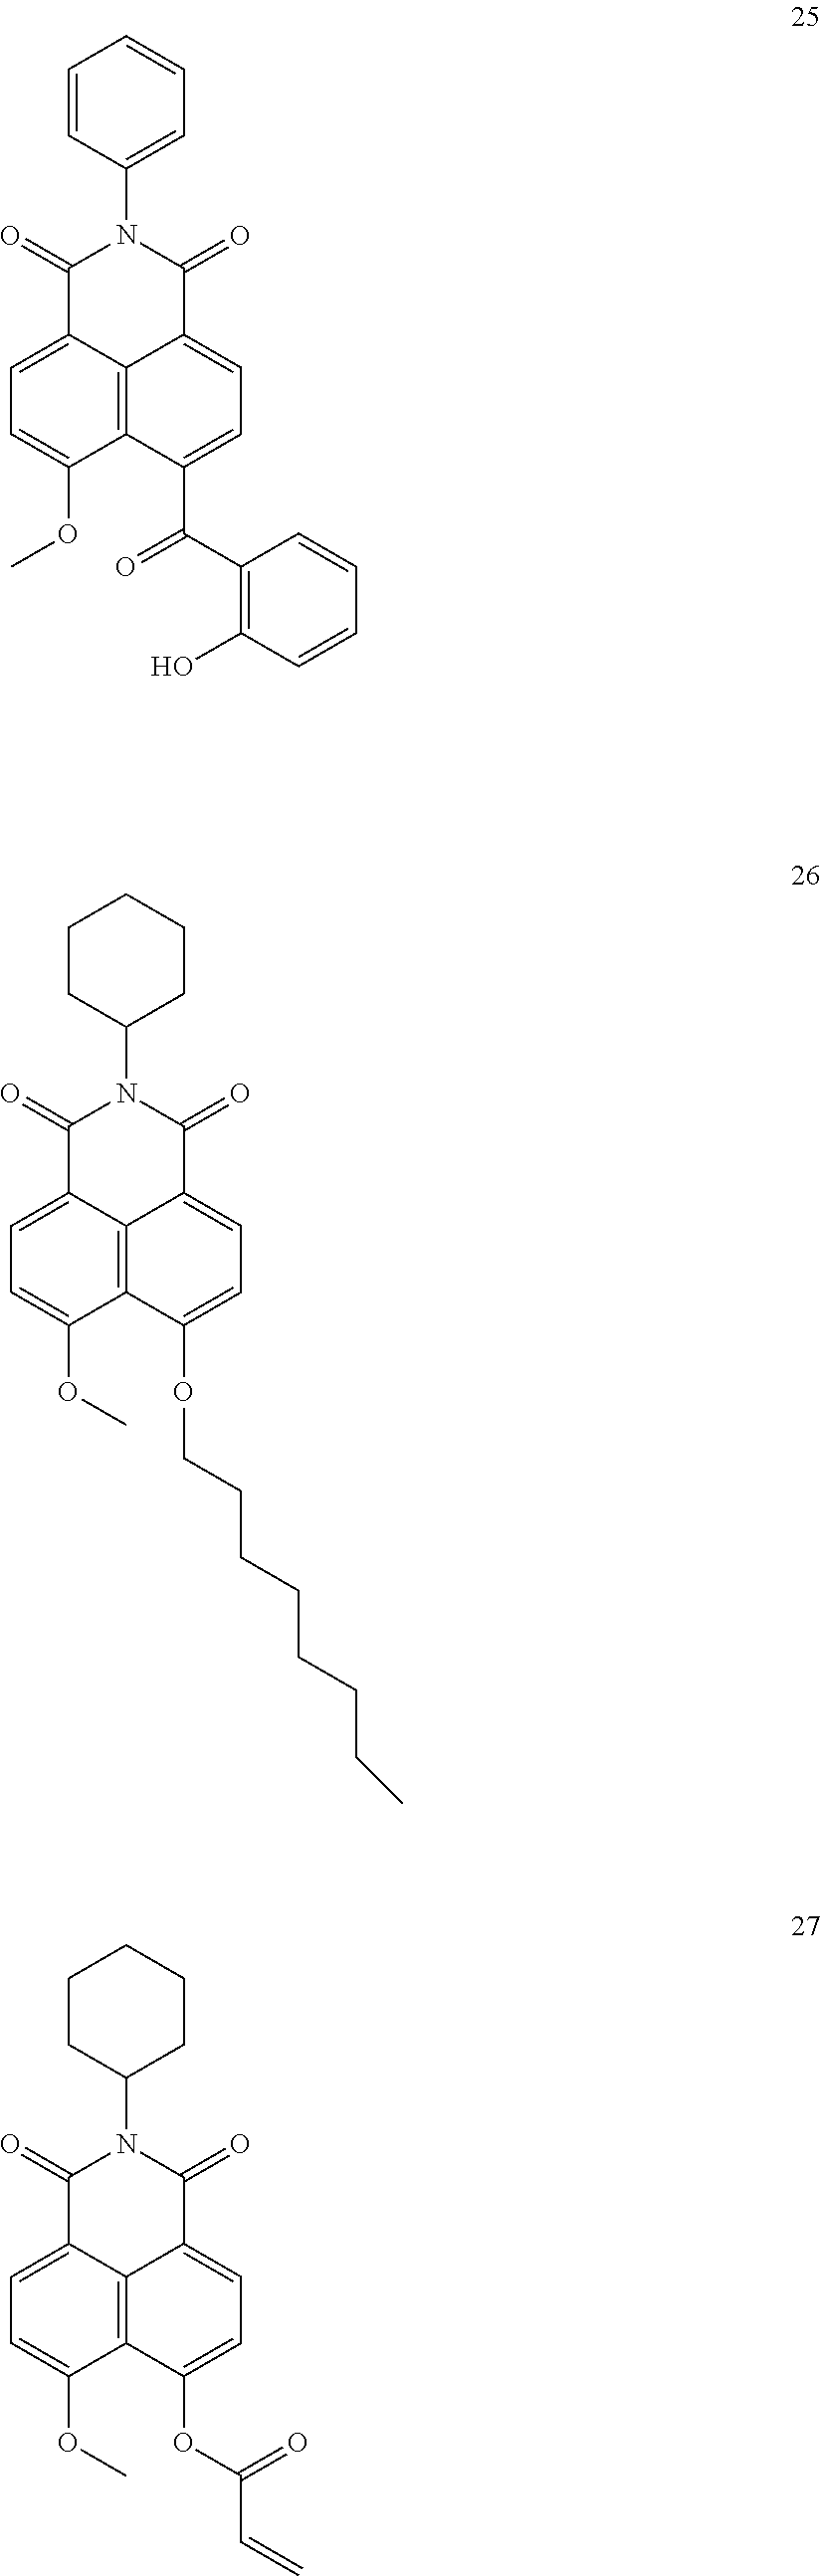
C12=CC=C(OC)C3=C1C(=CC=C3C(C1=C(O)C=CC=C1)=O)C(=O)N(C1=CC=CC=C1)C2=O.C12=CC=C(OC)C3=C1C(=CC=C3OCCCCCCCC)C(=O)N(C1CCCCC1)C2=O.C12=CC=C(OC)C3=C1C(=CC=C3OC(=O)C=C)C(=O)N(C1CCCCC1)C2=O
